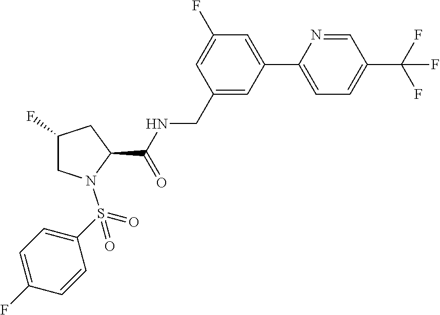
C1=C(C2=CC=C(C(F)(F)F)C=N2)C=C(CNC(=O)C2N(S(=O)(=O)C3=CC=C(F)C=C3)CC(F)C2)C=C1F
